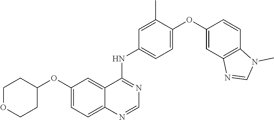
C1=C(OC2=CC3=C(C=C2)N(C)C=N3)C(C)=CC(NC2=NC=NC3=CC=C(OC4CCOCC4)C=C23)=C1
